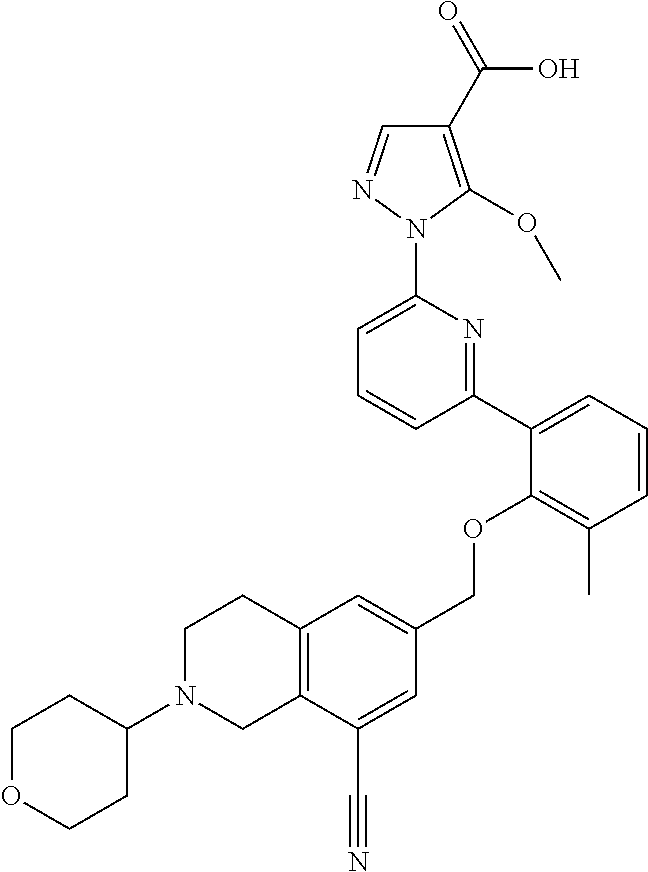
C1(C2=CC=CC(C)=C2OCC2=CC3=C(C(C#N)=C2)CN(C2CCOCC2)CC3)=NC(N2N=CC(C(=O)O)=C2OC)=CC=C1
